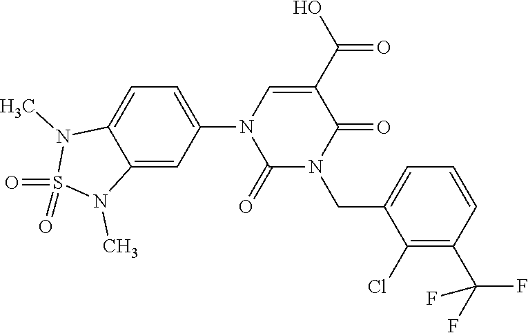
C1=C(N2C(=O)N(CC3=CC=CC(C(F)(F)F)=C3Cl)C(=O)C(C(O)=O)=C2)C=C2C(=C1)N(C)S(=O)(=O)N2C
